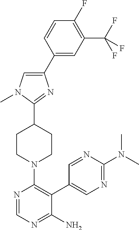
C1(F)=C(C(F)(F)F)C=C(C2=CN(C)C(C3CCN(C4=C(C5=CN=C(N(C)C)N=C5)C(N)=NC=N4)CC3)=N2)C=C1
